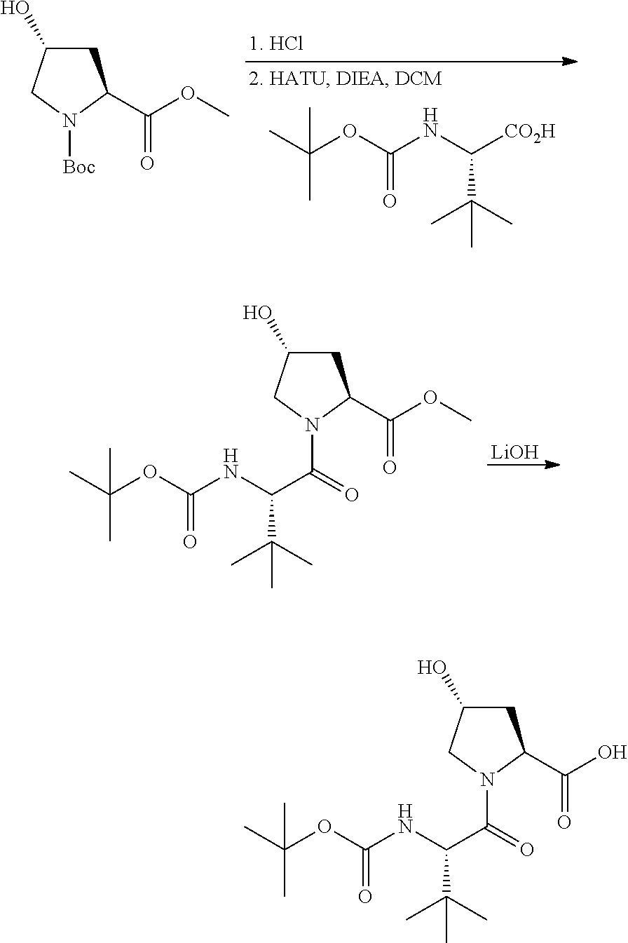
CC(OC(NC([CO2H])C(C)(C)C)=O)(C)C.C1C(O)CN([Boc])C1C(OC)=O.[LiOH].C1C(O)CN(C(=O)C(NC(OC(C)(C)C)=O)C(C)(C)C)C1C(OC)=O.C1C(O)CN(C(=O)C(NC(OC(C)(C)C)=O)C(C)(C)C)C1C(O)=O
